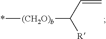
*[(CH2O)b]C([R])C=C
